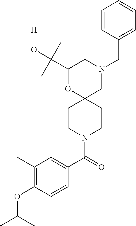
C1(C(O)(C)C)OC2(CN(CC3=CC=CC=C3)C1)CCN(C(C1=CC(C)=C(OC(C)C)C=C1)=O)CC2.[H]
